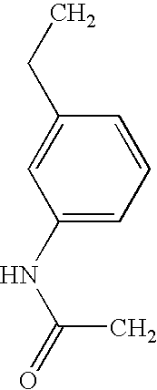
C1=C(CC)C=CC=C1NC(C)=O
